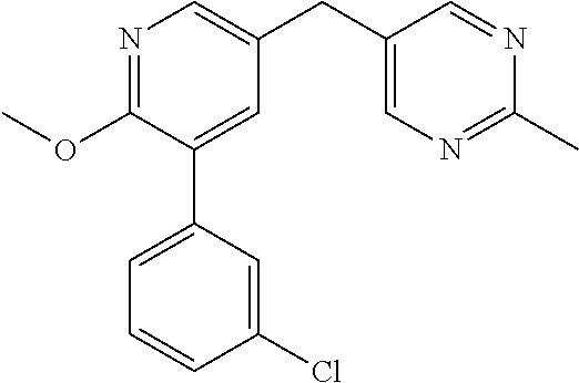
C1(OC)=NC=C(CC2=CN=C(C)N=C2)C=C1C1=CC=CC(Cl)=C1
